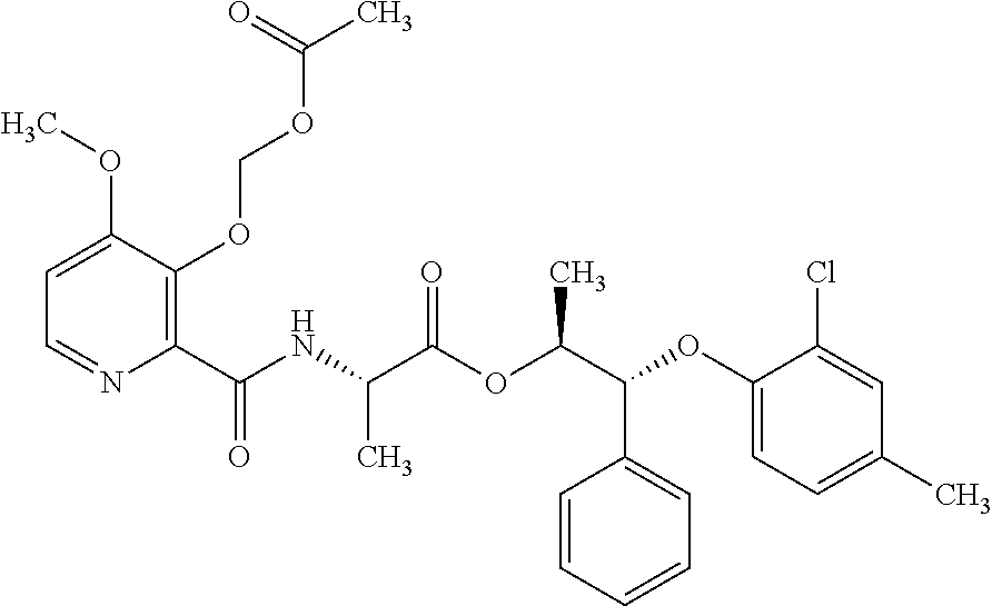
C1=C(OC)C(OCOC(C)=O)=C(C(NC(C(OC(C(C2=CC=CC=C2)OC2=CC=C(C)C=C2Cl)C)=O)C)=O)N=C1
